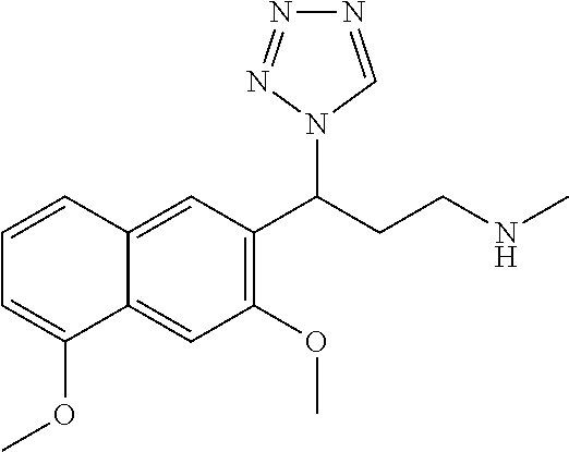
C12=CC(C(CCNC)N3C=NN=N3)=C(OC)C=C1C(OC)=CC=C2
